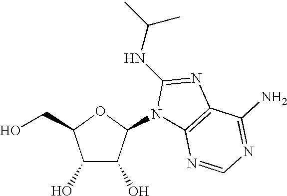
C1(O)C(O)C(N2C3=C(N=C2NC(C)C)C(N)=NC=N3)OC1CO
